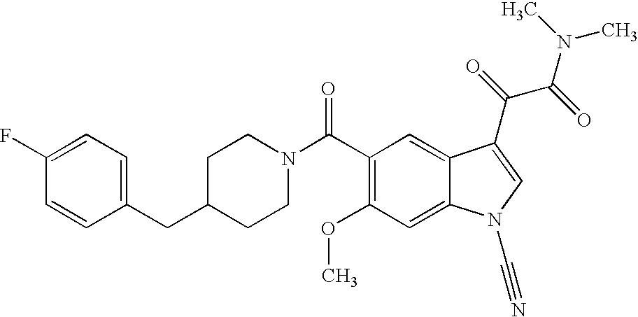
C1(F)=CC=C(CC2CCN(C(=O)C3=C(OC)C=C4C(=C3)C(C(C(N(C)C)=O)=O)=CN4C#N)CC2)C=C1
